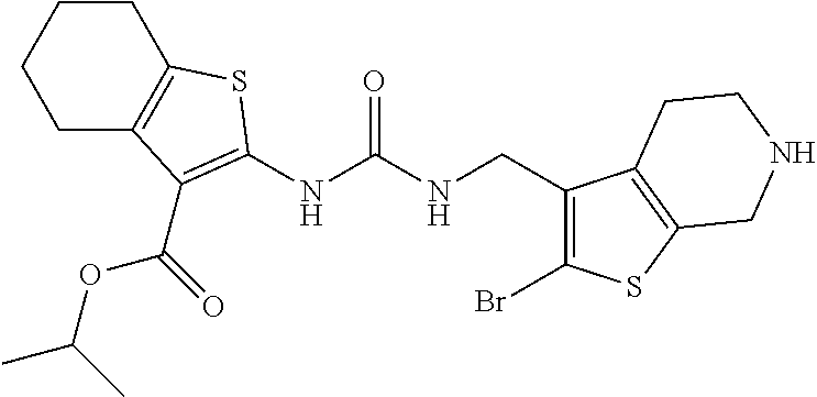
C(OC(C)C)(=O)C1=C(NC(NCC2=C(Br)SC3=C2CCNC3)=O)SC2=C1CCCC2
